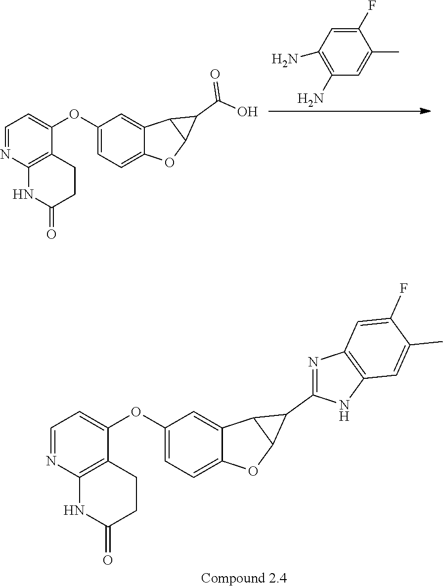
C1=NC2=C(C(OC3=CC=C4C(=C3)C3C(O4)C3C(O)=O)=C1)CCC(=O)N2.C1=C(F)C(C)=CC(N)=C1N.C1=NC2=C(C(OC3=CC=C4C(=C3)C3C(O4)C3C3=NC4=C(N3)C=C(C)C(F)=C4)=C1)CCC(=O)N2
